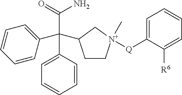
C(C1=CC=CC=C1)(C1=CC=CC=C1)(C1CC[N+]([Q]C2=CC=CC=C2[R6])(C)C1)C(=O)N
